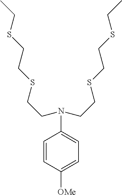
N(C1=CC=C([OMe])C=C1)(CCSCCSCC)CCSCCSCC
